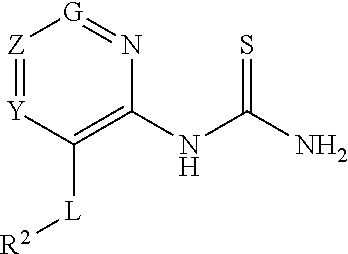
[Z]1=[Y]C([L][R2])=C(NC(N)=S)N=[G]1
